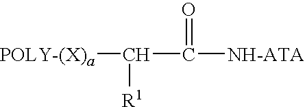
[POLY-(X)a]C(C([NH-ATA])=O)[R1]
